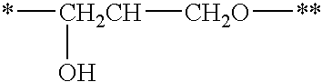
*[CH2CH]([CH2O][**])O
